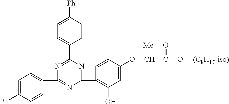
C1=CC([Ph])=CC=C1C1=NC(C2=C(O)C=C(OC(C(=O)O[(C8H17-iso)])[Me])C=C2)=NC(C2=CC=C([Ph])C=C2)=N1
